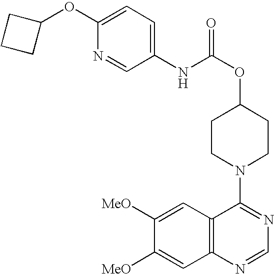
C1(OC2CCC2)=CC=C(NC(OC2CCN(C3=NC=NC4=C3C=C([MeO])C([MeO])=C4)CC2)=O)C=N1
